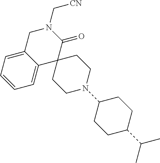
C1C2=CC=CC=C2C2(C(=O)N1C[CN])CCN(C1CCC(C(C)C)CC1)CC2
